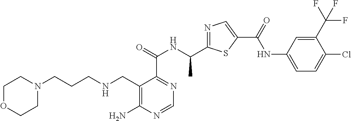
C1OCCN(CCCNCC2=C(N)N=CN=C2C(NC(C2=NC=C(C(=O)NC3=CC=C(Cl)C(C(F)(F)F)=C3)S2)C)=O)C1
